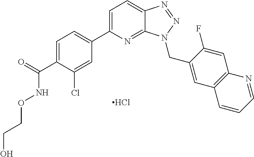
C1=C(C(=O)NOCCO)C(Cl)=CC(C2=CC=C3C(=N2)N(CC2=CC4=C(C=C2F)N=CC=C4)N=N3)=C1.Cl
